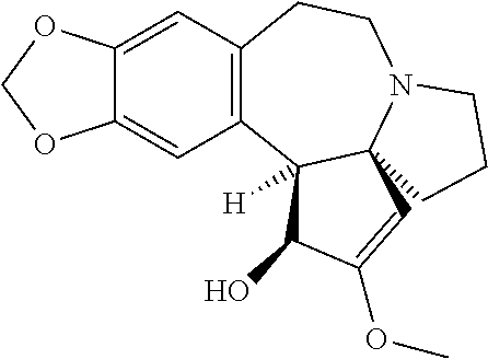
C12=CC3=C(C=C1OCO2)CCN1C2(C3([H])C(O)C(OC)=C2)CCC1
